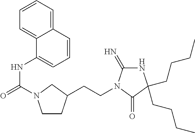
N(C(=O)N1CCC(CCN2C(=N)NC(CCCC)(CCCC)C2=O)C1)C1=CC=CC2=CC=CC=C12
